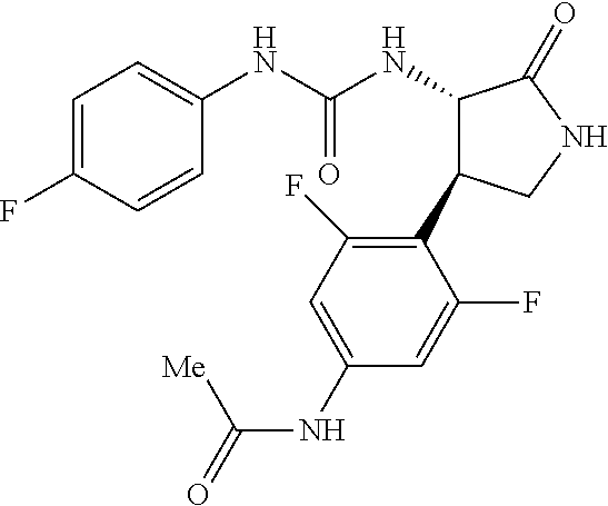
C1=C(F)C=CC(NC(NC2C(C3=C(F)C=C(NC([Me])=O)C=C3F)CNC2=O)=O)=C1
